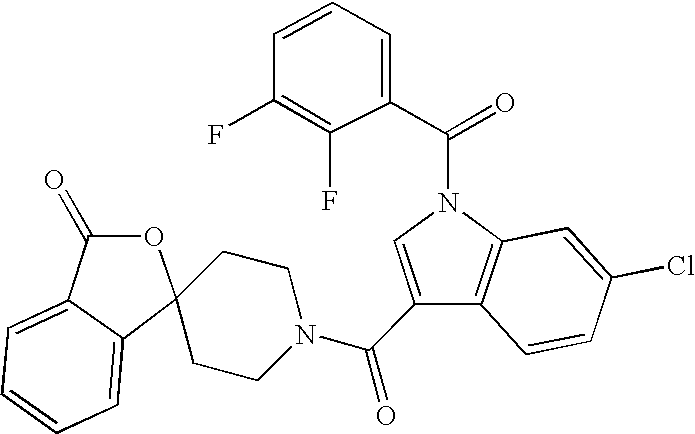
C1(C(N2CCC3(C4=CC=CC=C4C(=O)O3)CC2)=O)=CN(C(=O)C2=CC=CC(F)=C2F)C2=C1C=CC(Cl)=C2
